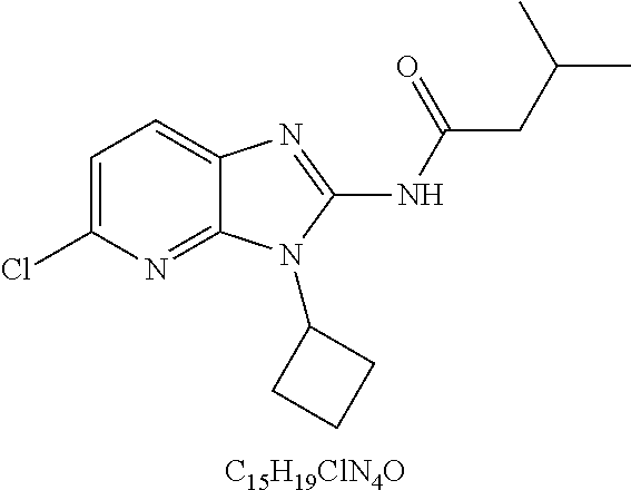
C1=C(Cl)N=C2C(=C1)N=C(NC(CC(C)C)=O)N2C1CCC1.[C15H19ClN4O]
